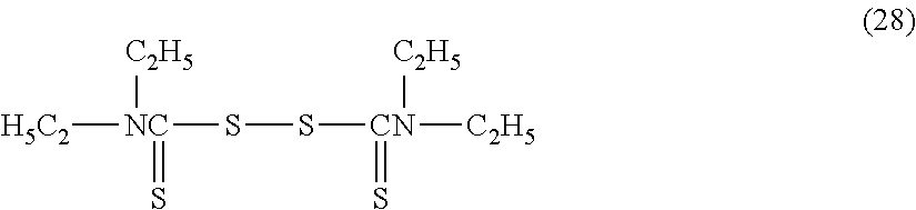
[H5C2][NC](SS[CN]([C2H5])(=S)[C2H5])([C2H5])=S
